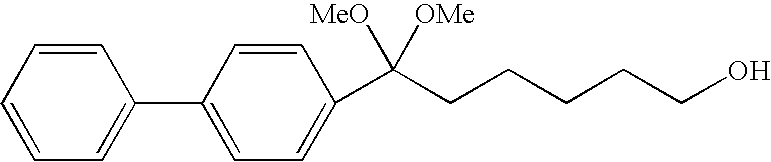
C1=CC=CC=C1C1=CC=C(C(CCCCCO)([MeO])[OMe])C=C1
